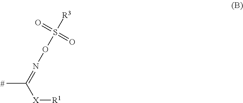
CC([X][R1])=NOS([R3])(=O)=O
